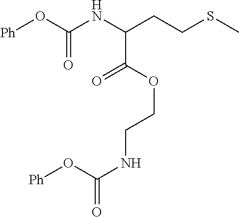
S(C)CCC(NC(O[Ph])=O)C(OCCNC(=O)O[Ph])=O
